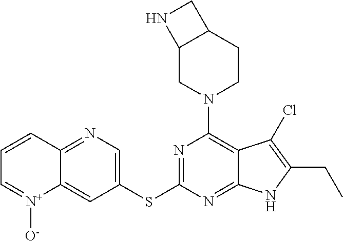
C12=CC(SC3=NC(N4CCC5C(C4)NC5)=C4C(=N3)NC(CC)=C4Cl)=CN=C1C=CC=[N+]2[O-]
